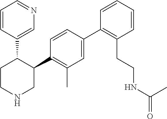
C1=CC(C2CCNCC2C2=C(C)C=C(C3=C(CCNC(C)=O)C=CC=C3)C=C2)=CN=C1
